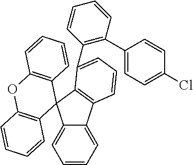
C12=CC=CC=C1C1=C(C23C2=C(OC4=C3C=CC=C4)C=CC=C2)C(C2=C(C3=CC=C(Cl)C=C3)C=CC=C2)=CC=C1
